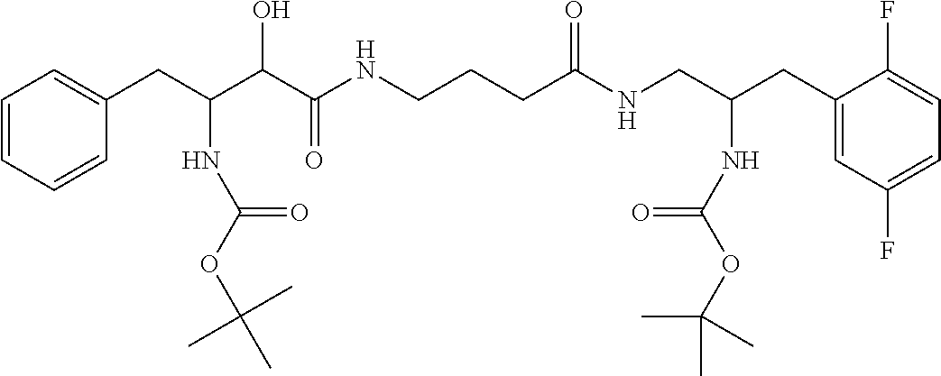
C1=CC=CC(CC(C(C(NCCCC(NCC(CC2=CC(F)=CC=C2F)NC(OC(C)(C)C)=O)=O)=O)O)NC(OC(C)(C)C)=O)=C1
